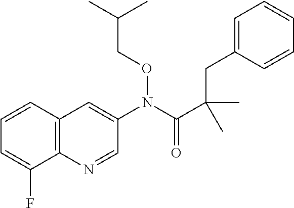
C12=C(C=CC=C1F)C=C(N(C(C(C)(CC1=CC=CC=C1)C)=O)OCC(C)C)C=N2
